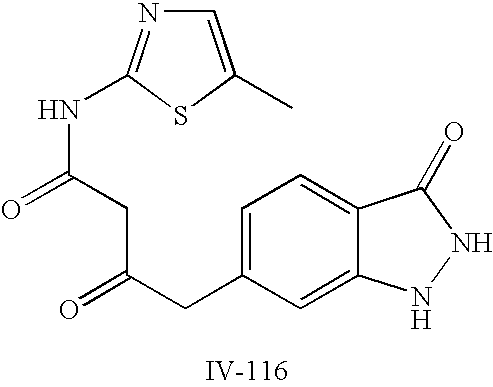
C1=C(CC(CC(NC2=NC=C(C)S2)=O)=O)C=C2C(=C1)C(=O)NN2
